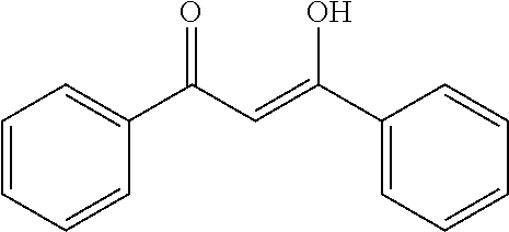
C1(C(C=C(C2=CC=CC=C2)O)=O)=CC=CC=C1
